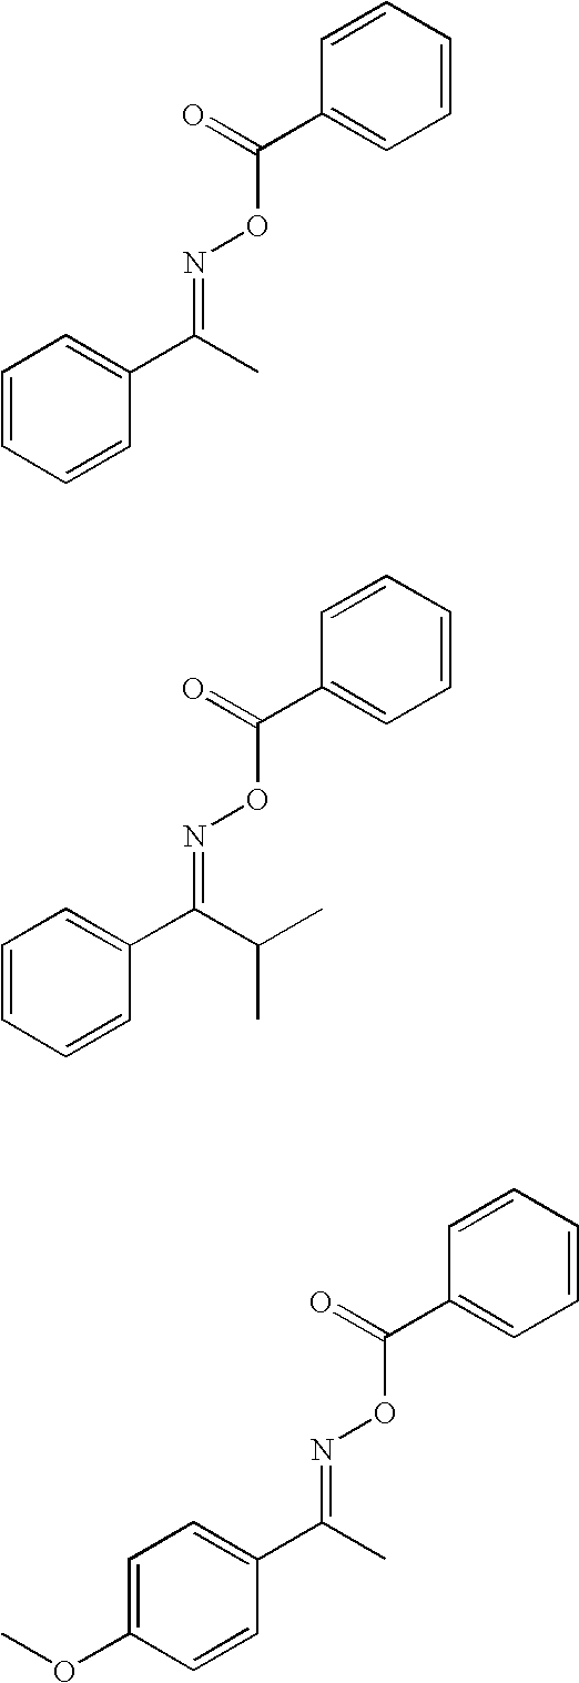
C1=CC=CC(C(=O)ON=C(C2=CC=CC=C2)C)=C1.C1=CC=CC(C(=O)ON=C(C2=CC=CC=C2)C(C)C)=C1.C1=CC=CC(C(=O)ON=C(C2=CC=C(OC)C=C2)C)=C1
